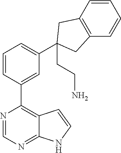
N1=CN=C2C(=C1C1=CC(C3(CCN)CC4=C(C3)C=CC=C4)=CC=C1)C=CN2
